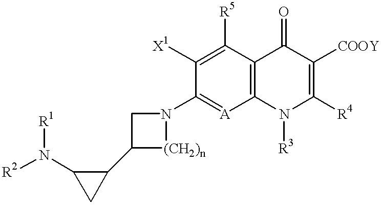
C1(C2[(CH2)n]N(C3=[A]C4=C(C([R5])=C3[X1])C(=O)C([COOY])=C([R4])N4[R3])C2)C(N([R2])[R1])C1
